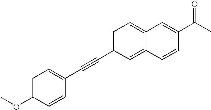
C(C1=CC=C2C(=C1)C=CC(C(C)=O)=C2)#CC1=CC=C(OC)C=C1
